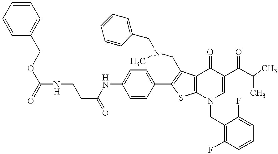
C(NC1=CC=C(C2=C(CN(CC3=CC=CC=C3)C)C3=C(S2)N(CC2=C(F)C=CC=C2F)C=C(C(=O)C(C)C)C3=O)C=C1)(=O)CCNC(=O)OCC1=CC=CC=C1
